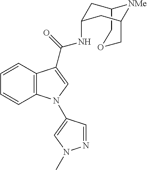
C1=CC2=C(C=C1)C(C(=O)NC1CC3COCC(C1)[NMe]3)=CN2C1=CN(C)N=C1
